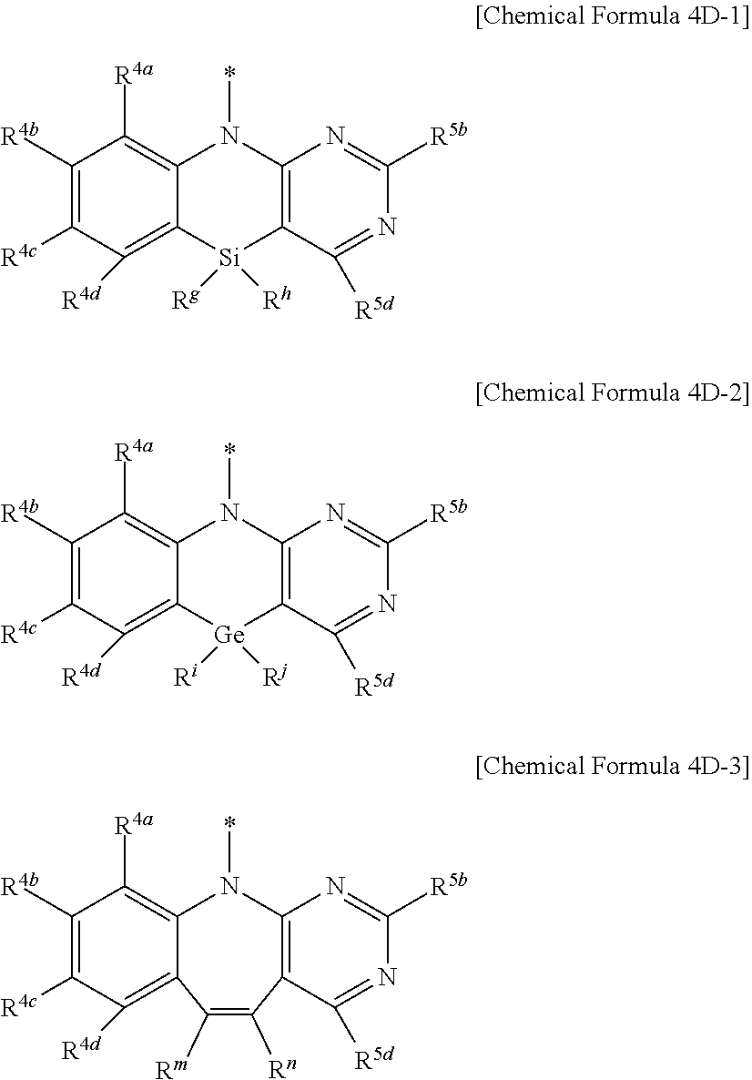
C1([R4b])=C([R4c])C([R4d])=C2C(=C1[R4a])N(*)C1=C([Si]2([Rh])[Rg])C([R5d])=NC([R5b])=N1.C1([R4b])=C([R4c])C([R4d])=C2C(=C1[R4a])N(*)C1=C([Ge]2([Rj])[Ri])C([R5d])=NC([R5b])=N1.C1([R4b])=C([R4c])C([R4d])=C2C(=C1[R4a])N(*)C1=C(C([R5d])=NC([R5b])=N1)C([Rn])=C2[Rm]
